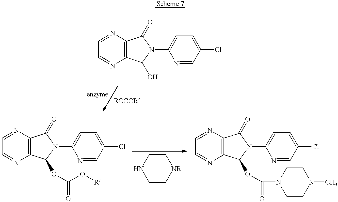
C1=NC2=C(N=C1)C(O)N(C1=CC=C(Cl)C=N1)C2=O.C1NCC[NR]C1.C1=NC2=C(N=C1)C(OC(=O)N1CCN(C)CC1)N(C1=CC=C(Cl)C=N1)C2=O.C1=NC2=C(N=C1)C(OC(=O)O[R])N(C1=CC=C(Cl)C=N1)C2=O
